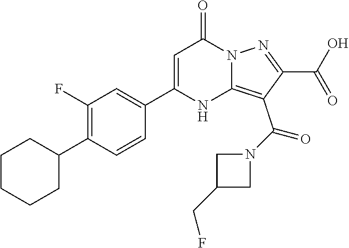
C1C(CF)CN1C(C1=C2NC(C3=CC(F)=C(C4CCCCC4)C=C3)=CC(=O)N2N=C1C(O)=O)=O
